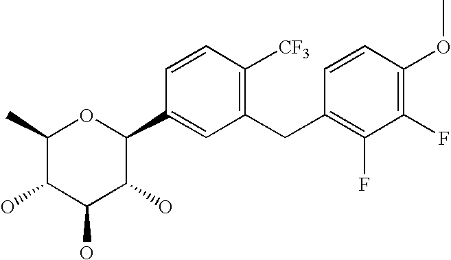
C1(C)C(O)C(O)C(O)C(C2=CC(CC3=C(F)C(F)=C(OC)C=C3)=C([CF3])C=C2)O1
